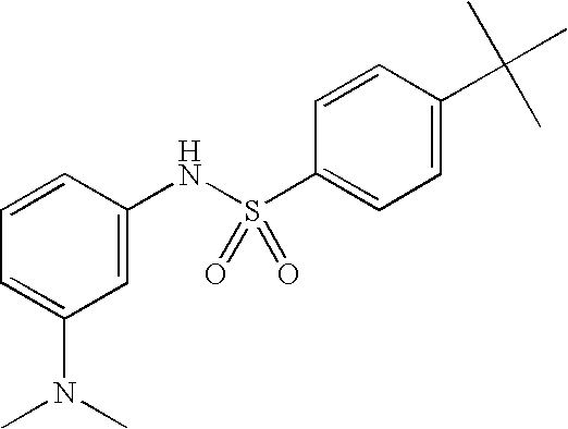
C1=C(NS(C2=CC=C(C(C)(C)C)C=C2)(=O)=O)C=CC=C1N(C)C
